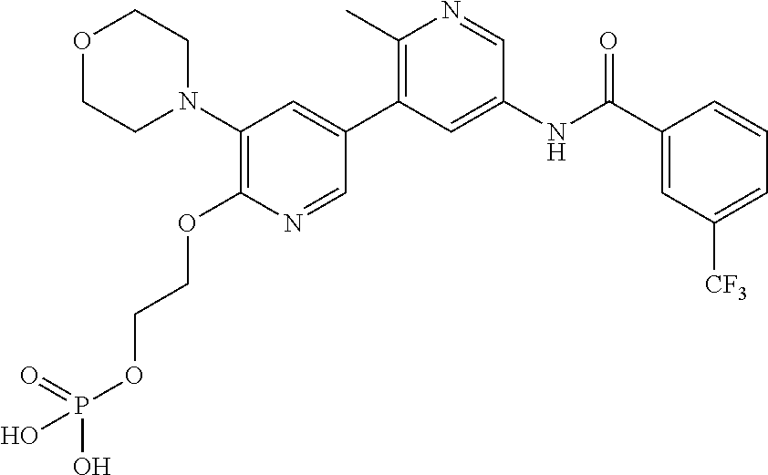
O1CCN(C2=C(OCCOP(O)(=O)O)N=CC(C3=C(C)N=CC(NC(C4=CC([CF3])=CC=C4)=O)=C3)=C2)CC1
